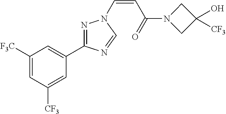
C1([F3C])=CC([CF3])=CC(C2=NN(C=CC(=O)N3CC(O)([CF3])C3)C=N2)=C1
